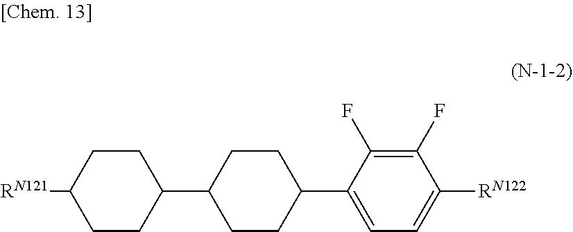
C1CC([RN121])CCC1C1CCC(C2=CC=C([RN122])C(F)=C2F)CC1
